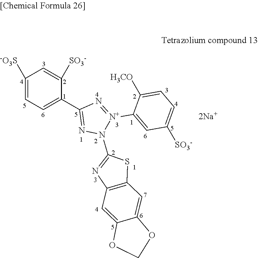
C1=C(C2=NN(C3=NC4=C(S3)C=C3C(=C4)OCO3)[N+](C3=CC([SO3-])=CC=C3[H3CO])=N2)C([SO3-])=CC([-O3S])=C1
